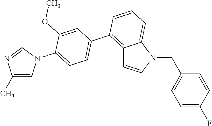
C12=C(C3=CC=C(N4C=C(C)N=C4)C(OC)=C3)C=CC=C1N(CC1=CC=C(F)C=C1)C=C2
